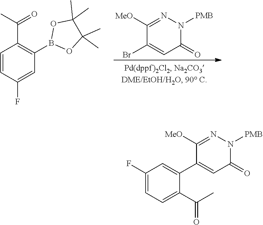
C1([MeO])=NN([PMB])C(=O)C=C1Br.C1=CC(F)=CC(B2OC(C)(C)C(C)(C)O2)=C1C(C)=O.C1(F)=CC=C(C(C)=O)C(C2=CC(=O)N([PMB])N=C2[MeO])=C1
